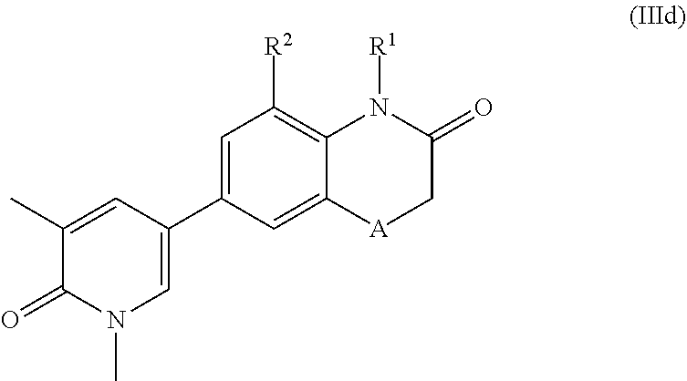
C1(C)=CC(C2=CC([R2])=C3C(=C2)[A]CC(=O)N3[R1])=CN(C)C1=O
